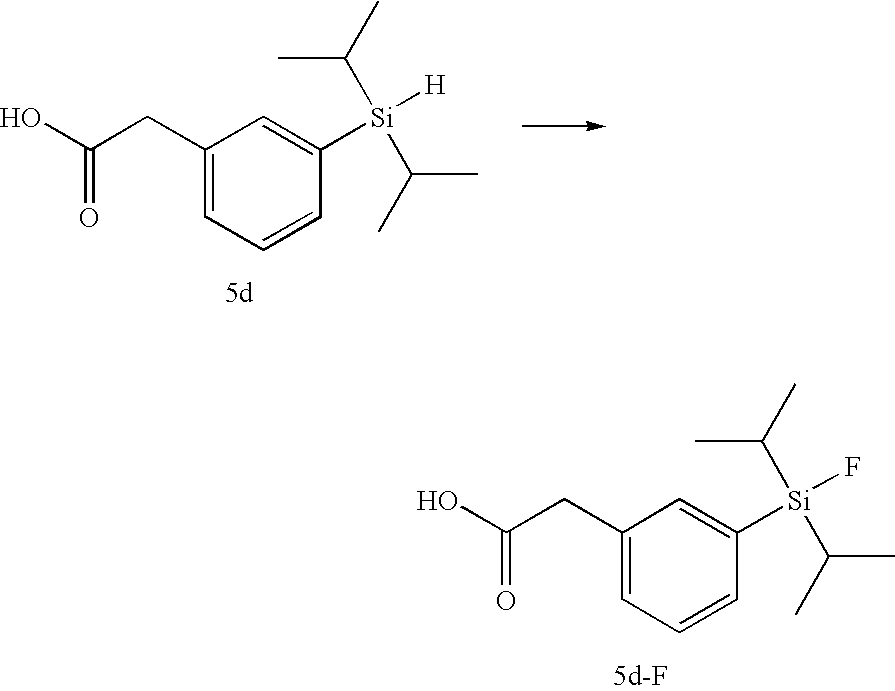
C1(CC(O)=O)=CC=CC([Si](F)(C(C)C)C(C)C)=C1.C1(CC(O)=O)=CC=CC([Si]([H])(C(C)C)C(C)C)=C1
